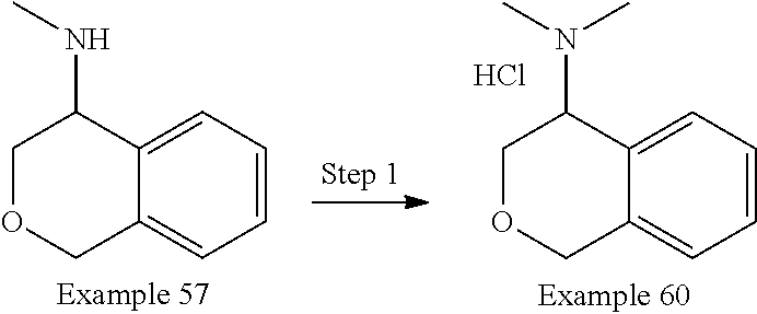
C12=CC=CC=C1COCC2N(C)C.Cl.C12=CC=CC=C1COCC2NC
